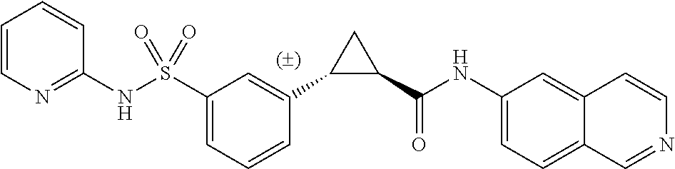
C1(C(NC2=CC=C3C=NC=CC3=C2)=O)CC1C1=CC(S(NC2=NC=CC=C2)(=O)=O)=CC=C1
